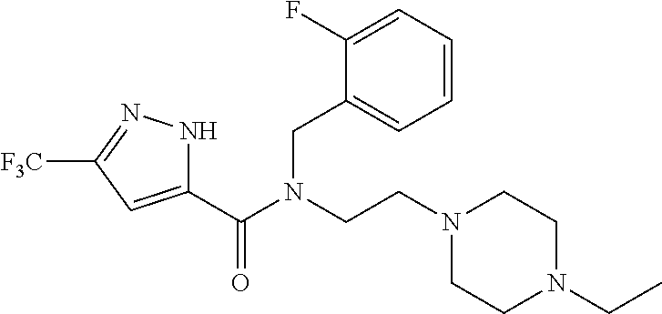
C1(C(N(CCN2CCN(CC)CC2)CC2=CC=CC=C2F)=O)=CC([F3C])=NN1
